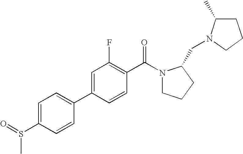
C1(C2=CC(F)=C(C(N3CCCC3CN3C(C)CCC3)=O)C=C2)=CC=C(S(C)=O)C=C1
